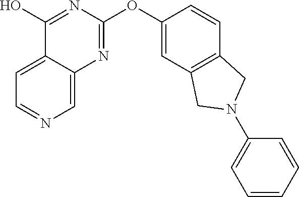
C12=CC=NC=C1N=C(OC1=CC3=C(C=C1)CN(C1=CC=CC=C1)C3)N=C2O
